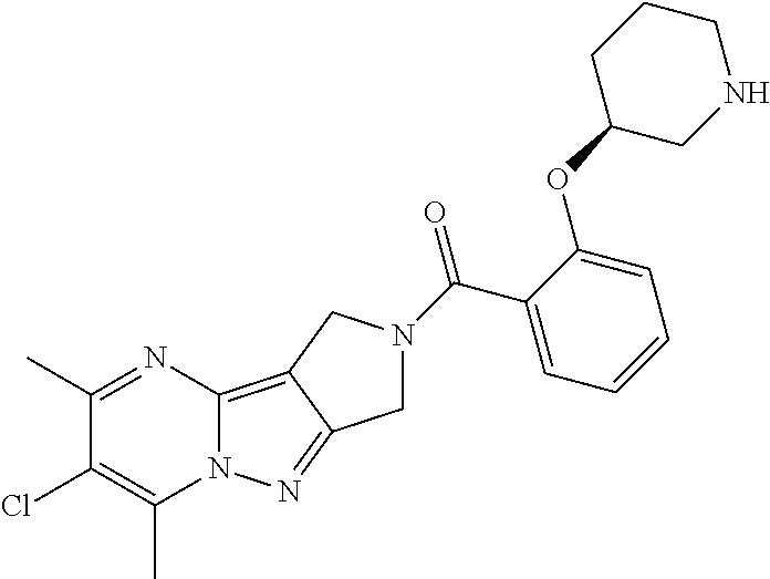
C1(C)=NC2=C3C(=NN2C(C)=C1Cl)CN(C(C1=CC=CC=C1OC1CNCCC1)=O)C3
